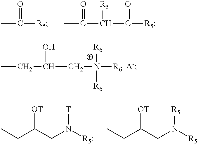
CC([R5])=O.CC(C(C([R5])=O)[R5])=O.CCC(CN([R5])[T])[OT].CCC(CN([R5])[R5])[OT].CCC(O)CN([R6  A-])([R6])[R6]
